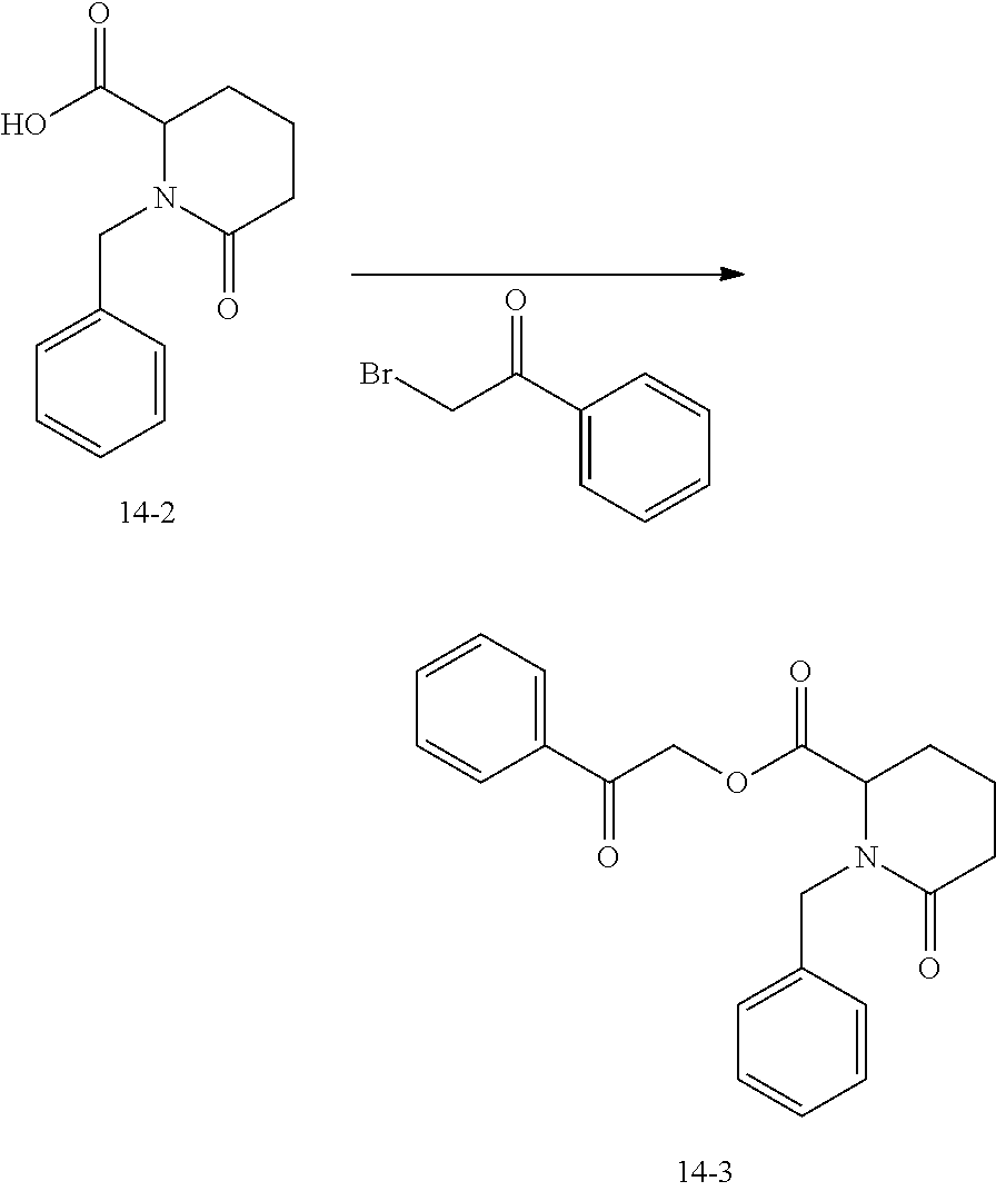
C1=CC=CC(CN2C(=O)CCCC2C(=O)O)=C1.C1(C(CBr)=O)=CC=CC=C1.C1=CC=CC(CN2C(=O)CCCC2C(=O)OCC(C2=CC=CC=C2)=O)=C1
